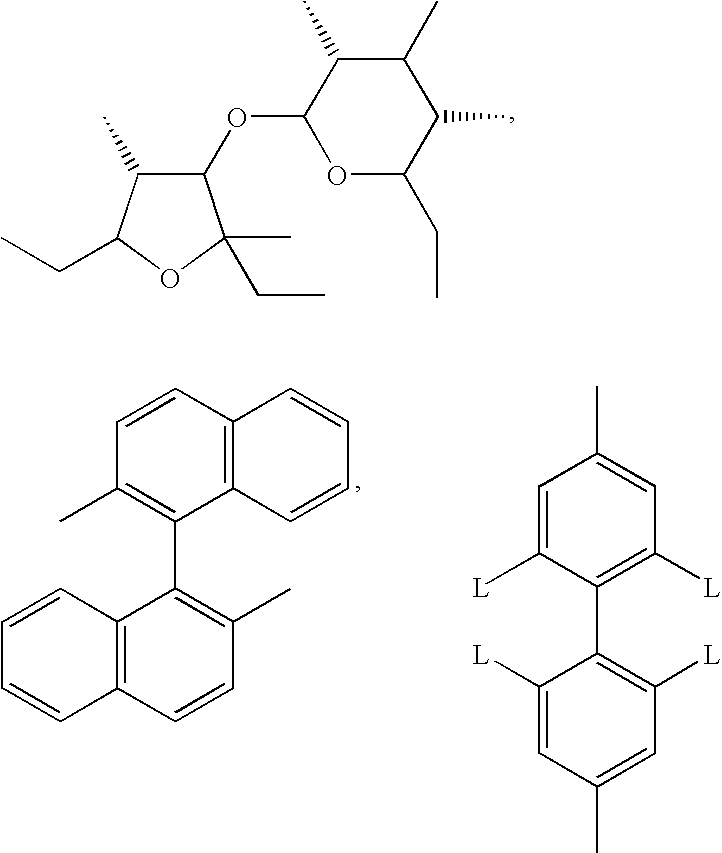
O1C(CC)C(C)C(C)C(C)C1OC1C(C)C(CC)OC1(C)CC.C1=CC2=C(C(C3=C(C)C=CC4=C3C=CC=C4)=C1C)C=CC=C2.C1=C(C)C=C([L])C(C2=C([L])C=C(C)C=C2[L])=C1[L]
